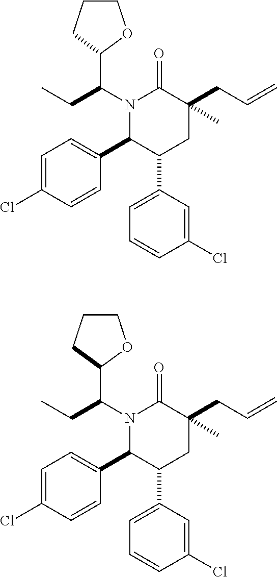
C1=C(Cl)C=CC(C2C(C3=CC=CC(Cl)=C3)CC(CC=C)(C)C(=O)N2C(C2OCCC2)CC)=C1.C1=C(Cl)C=CC(C2C(C3=CC=CC(Cl)=C3)CC(CC=C)(C)C(=O)N2C(C2OCCC2)CC)=C1
